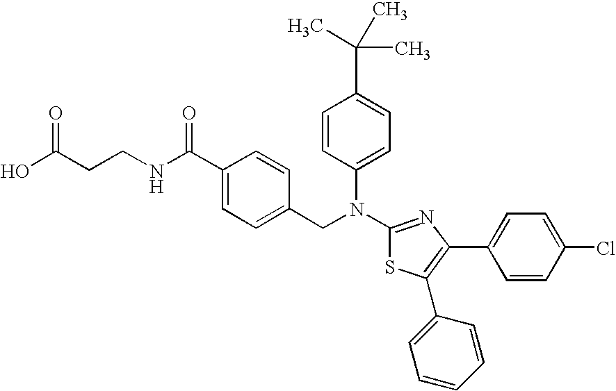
C(CCNC(C1=CC=C(CN(C2=CC=C(C(C)(C)C)C=C2)C2=NC(C3=CC=C(Cl)C=C3)=C(C3=CC=CC=C3)S2)C=C1)=O)(O)=O
